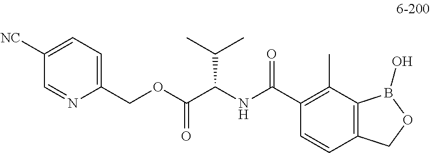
C1([NC])=CC=C(COC(C(NC(C2=C(C)C3=C(C=C2)COB3O)=O)C(C)C)=O)N=C1
